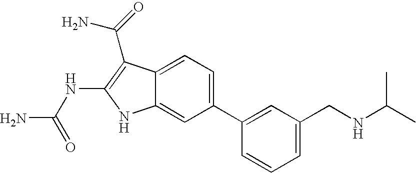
C1(C2=CC(CNC(C)C)=CC=C2)=CC=C2C(=C1)NC(NC(N)=O)=C2C(=O)N
